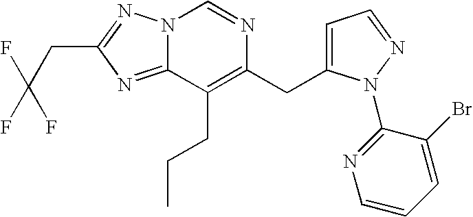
N12C(=NC(CC(F)(F)F)=N1)C(CCC)=C(CC1=CC=NN1C1=NC=CC=C1Br)N=C2
